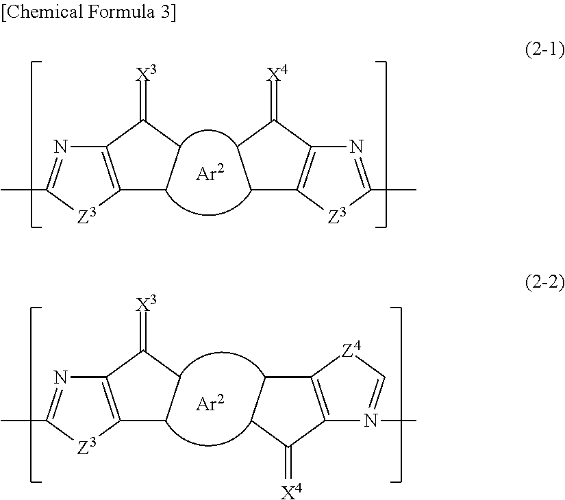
C12=C([Z3]C(C)=N1)CCC2=[X3].C12=C([Z3]C(C)=N1)CCC2=[X4].C12=C([Z3]C(C)=N1)CCC2=[X3].CN1=C[Z4]C2=C1C(=[X4])CC2
